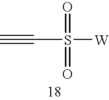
C#CS([W])(=O)=O
